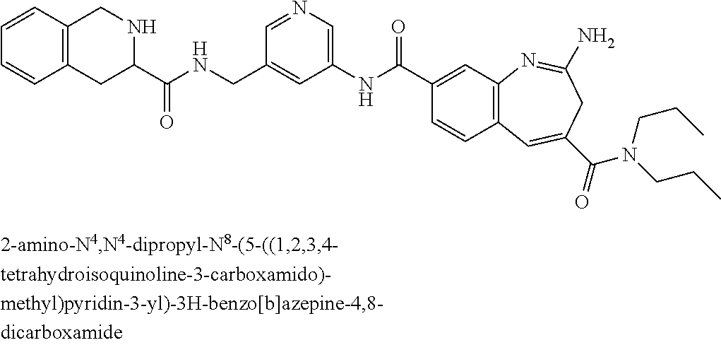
N1=CC(CNC(C2CC3=C(C=CC=C3)CN2)=O)=CC(NC(C2=CC3=C(C=C2)C=C(C(=O)N(CCC)CCC)CC(N)=N3)=O)=C1
